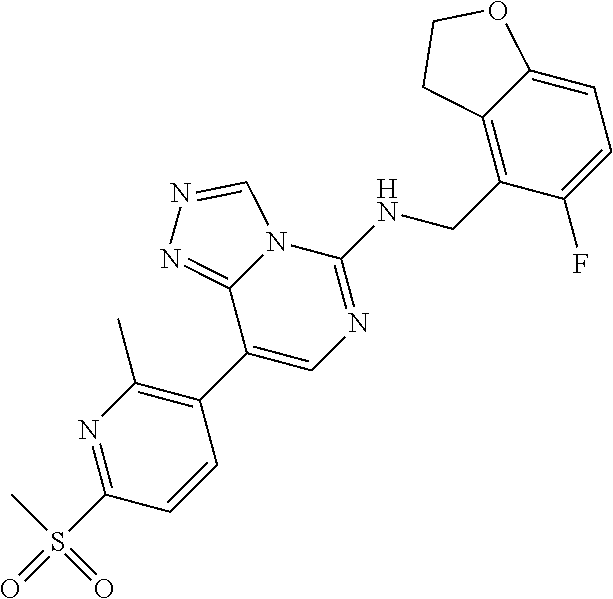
C1(S(=O)(C)=O)=NC(C)=C(C2=CN=C(NCC3=C4C(=CC=C3F)OCC4)N3C2=NN=C3)C=C1
